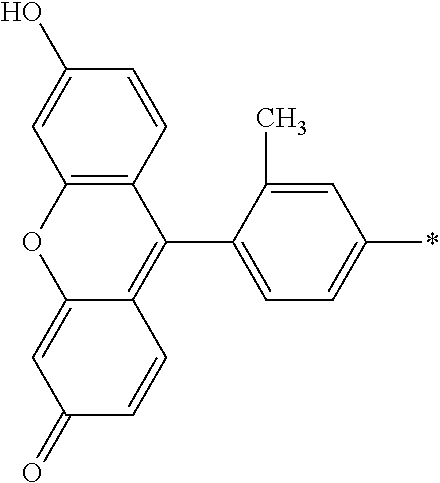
C12=C(C=CC(O)=C1)C(C1=CC=C(*)C=C1C)=C1C(=CC(=O)C=C1)O2
